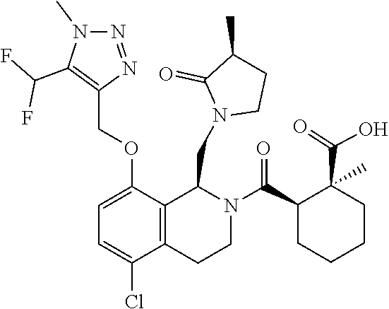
C1CN(CC2C3=C(C(Cl)=CC=C3OCC3=C(C(F)F)N(C)N=N3)CCN2C(C2CCCCC2(C(=O)O)C)=O)C(=O)C1C
